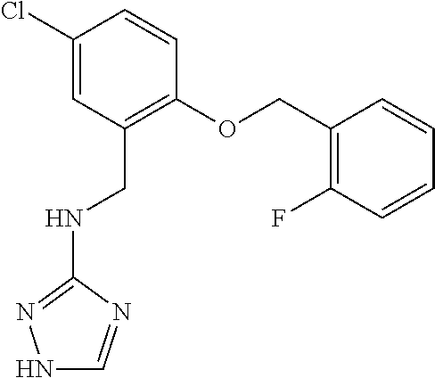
C1(Cl)=CC(CNC2=NNC=N2)=C(OCC2=C(F)C=CC=C2)C=C1
